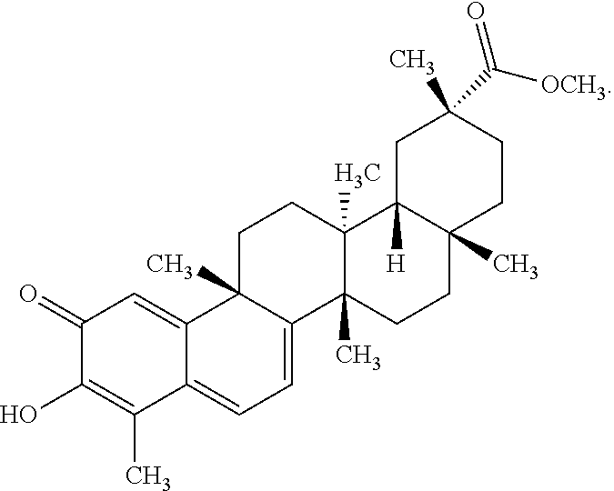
C1(C)(C([OCH3])=O)CC2([H])C3(C)CCC4(C)C5=CC(=O)C(O)=C(C)C5=CC=C4C3(C)CCC2(C)CC1
